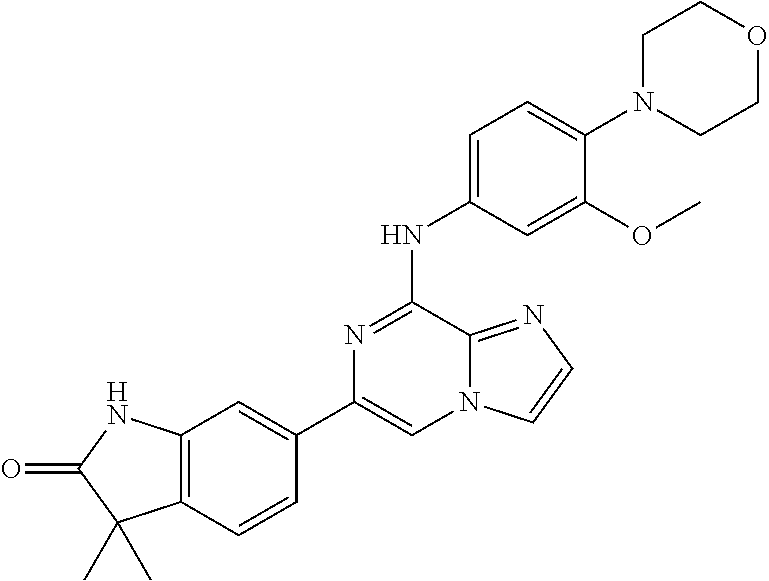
C1(C2=CC3=C(C=C2)C(C)(C)C(=O)N3)=CN2C(=NC=C2)C(NC2=CC=C(N3CCOCC3)C(OC)=C2)=N1
